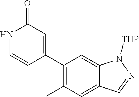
C1(C2=CC(=O)NC=C2)=C(C)C=C2C(=C1)N([THP])N=C2
